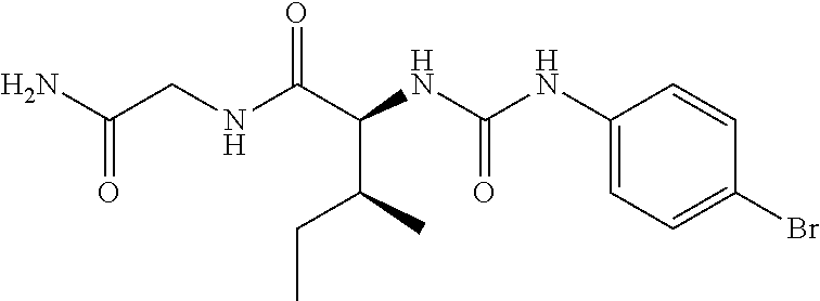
C(C)C(C(NC(=O)NC1=CC=C(Br)C=C1)C(NCC(N)=O)=O)C
